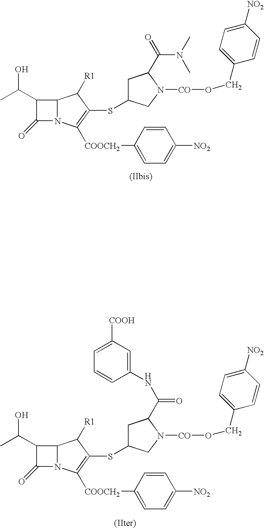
C12N(C([COOCH2]C3=CC=C([NO2])C=C3)=C(SC3CC(C(=O)N(C)C)N([CO]OCC4=CC=C([NO2])C=C4)C3)C1[R1])C(=O)C2C(C)O.C12N(C([COOCH2]C3=CC=C([NO2])C=C3)=C(SC3CC(C(NC4=CC([COOH])=CC=C4)=O)N([CO]OCC4=CC=C([NO2])C=C4)C3)C1[R1])C(=O)C2C(C)O
